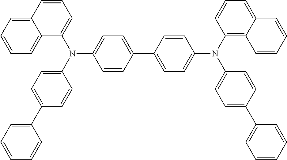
C1=CC=C(N(C2=CC=C(C3=CC=CC=C3)C=C2)C2=CC=C(C3=CC=C(N(C4=C5C(=CC=C4)C=CC=C5)C4=CC=C(C5=CC=CC=C5)C=C4)C=C3)C=C2)C2=CC=CC=C12
